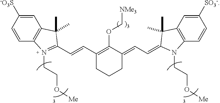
C1=CC2=C(C=C1[-O3S])C(C)(C)C(C=CC1=C(OC[NMe3])C(=CC=C3N(CCO[Me])C4=C(C=C([SO3-])C=C4)C3(C)C)CCC1)=N2CCO[Me]
